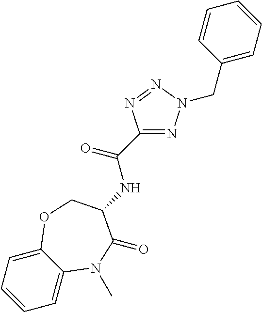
C1=C2C(=CC=C1)OCC(NC(C1=NN(CC3=CC=CC=C3)N=N1)=O)C(=O)N2C
